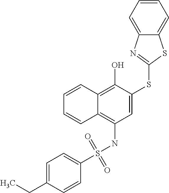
C1=C(SC2=NC3=CC=CC=C3S2)C(O)=C2C(=C1NS(C1=CC=C(CC)C=C1)(=O)=O)C=CC=C2
